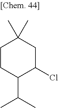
C1CC(C(C)C)C(Cl)CC1(C)C
